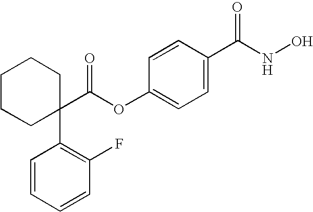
C1CCC(C(OC2=CC=C(C(NO)=O)C=C2)=O)(C2=C(F)C=CC=C2)CC1
